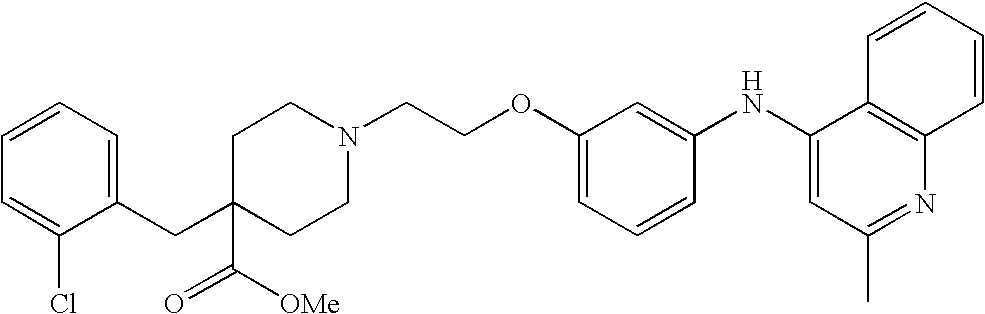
N1(CCOC2=CC=CC(NC3=CC(C)=NC4=C3C=CC=C4)=C2)CCC(CC2=CC=CC=C2Cl)(C([OMe])=O)CC1
